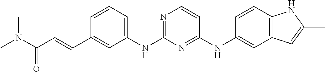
C1=CC=C(NC2=NC=CC(NC3=CC4=C(C=C3)NC(C)=C4)=N2)C=C1C=CC(N(C)C)=O
